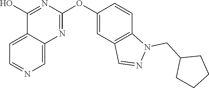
C12=CC=NC=C1N=C(OC1=CC3=C(C=C1)N(CC1CCCC1)N=C3)N=C2O
